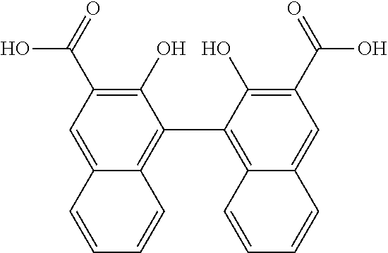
C1(O)=C(C(=O)O)C=C2C(=C1C1=C3C(=CC(C(=O)O)=C1O)C=CC=C3)C=CC=C2
